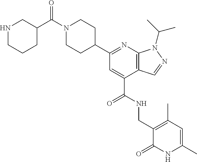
C1(C2=NC3=C(C(C(NCC4=C(C)C=C(C)NC4=O)=O)=C2)C=NN3C(C)C)CCN(C(C2CNCCC2)=O)CC1
